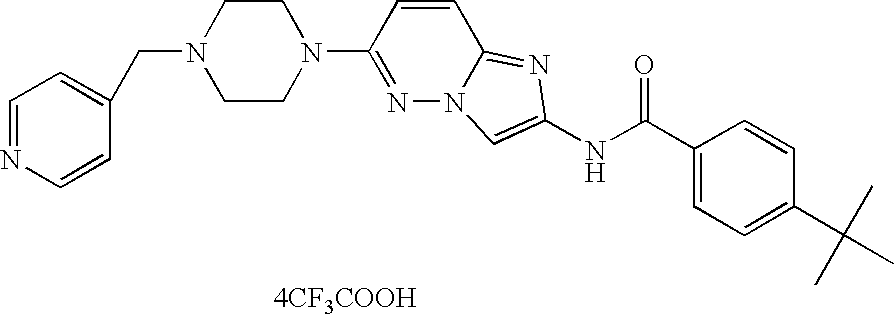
N1=C(N2CCN(CC3=CC=NC=C3)CC2)C=CC2=NC(NC(=O)C3=CC=C(C(C)(C)C)C=C3)=CN12.[4CF3COOH]
